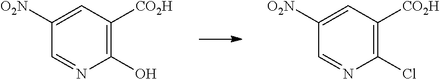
C1(O)=C([CO2H])C=C([O2N])C=N1.C1(Cl)=C([CO2H])C=C([O2N])C=N1
